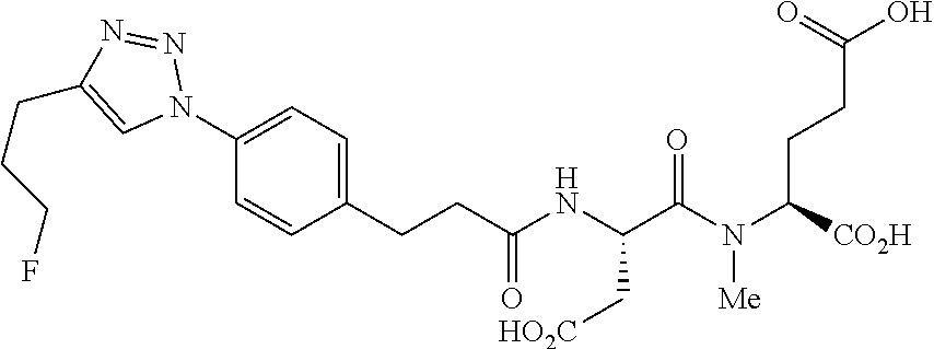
N(C(C(N(C([CO2H])CCC(O)=O)[Me])=O)C[HO2C])C(CCC1=CC=C(N2N=NC(CCCF)=C2)C=C1)=O
